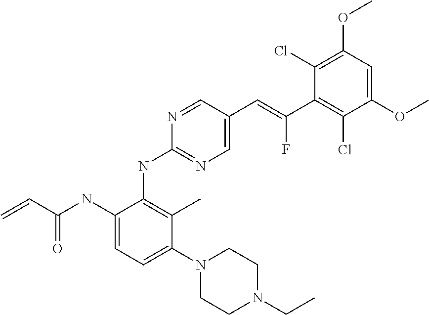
C1(NC(C=C)=O)=CC=C(N2CCN(CC)CC2)C(C)=C1NC1=NC=C(C=C(C2=C(Cl)C(OC)=CC(OC)=C2Cl)F)C=N1
